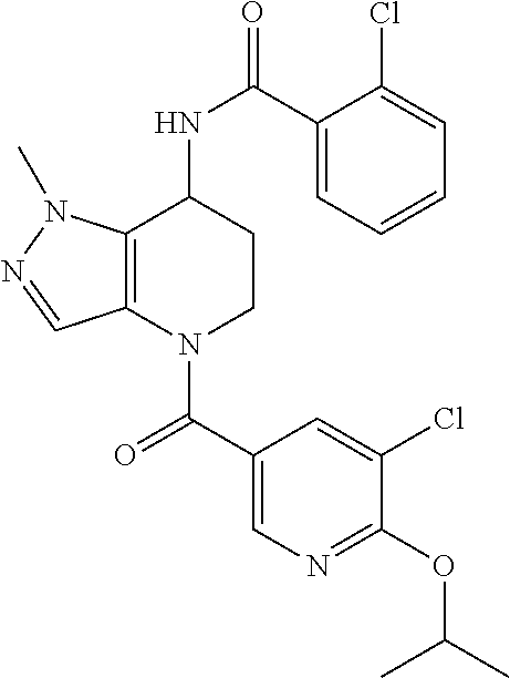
C1(C(=O)N2CCC(NC(=O)C3=CC=CC=C3Cl)C3=C2C=NN3C)=CN=C(OC(C)C)C(Cl)=C1
